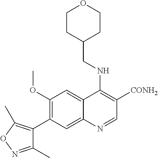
C1(OC)=C(C2=C(C)ON=C2C)C=C2C(=C1)C(NCC1CCOCC1)=C([CONH2])C=N2
